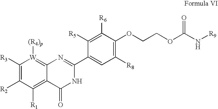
C12=C([R1])C([R2])=C([R3])[W]([(R4)p])=C1N=C(C1=CC([R8])=C(OCCOC(N[R9])=O)C([R6])=C1[R5])NC2=O
